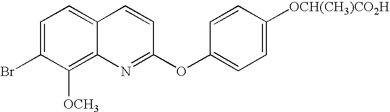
C1=C(Br)C([OCH3])=C2C(=C1)C=CC(OC1=CC=C([OCH(CH3)CO2H])C=C1)=N2
